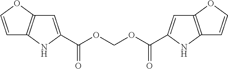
C1=COC2=C1NC(C(OCOC(=O)C1=CC3=C(N1)C=CO3)=O)=C2
